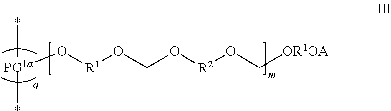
O([R1]OCO[R2]OC[OR1OA])[PG1a](*)*
